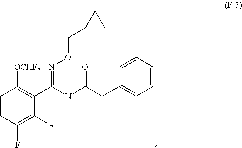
C1=CC(F)=C(F)C(C(NC(CC2=CC=CC=C2)=O)=NOCC2CC2)=C1[OCHF2]
